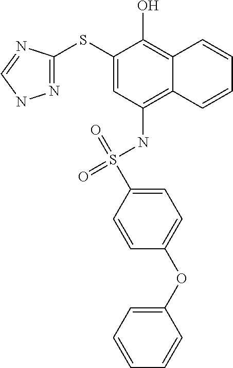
C1(SC2=NNC=N2)=CC(NS(=O)(=O)C2=CC=C(OC3=CC=CC=C3)C=C2)=C2C(=C1O)C=CC=C2
